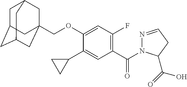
C1C2CC3CC(COC4=CC(F)=C(C(=O)N5N=CCC5C(=O)O)C=C4C4CC4)(CC1C3)C2
